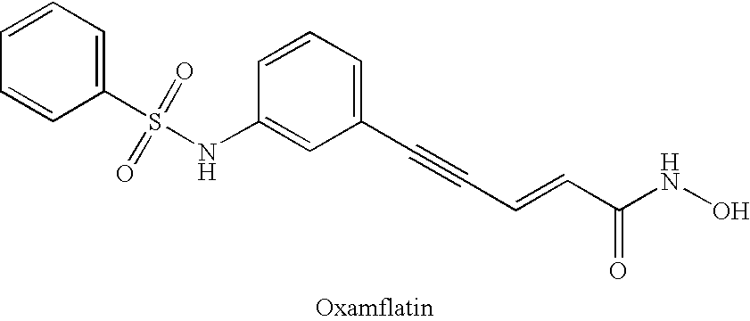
S(NC1=CC(C#CC=CC(NO)=O)=CC=C1)(C1=CC=CC=C1)(=O)=O
